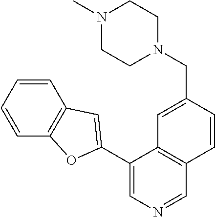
C1(C2=CC3=C(C=CC=C3)O2)=CN=CC2=C1C=C(CN1CCN(C)CC1)C=C2
